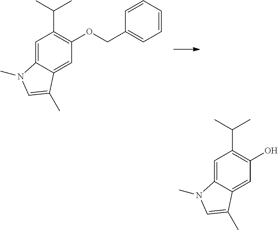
C1=C2C(=CC(OCC3=CC=CC=C3)=C1C(C)C)C(C)=CN2C.C1=C2C(=CC(O)=C1C(C)C)C(C)=CN2C
